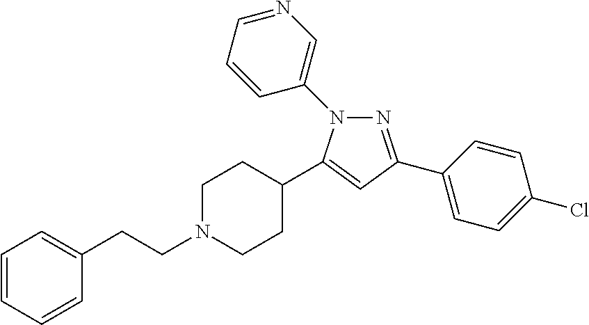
C1=CC=CC(CCN2CCC(C3=CC(C4=CC=C(Cl)C=C4)=NN3C3=CN=CC=C3)CC2)=C1
